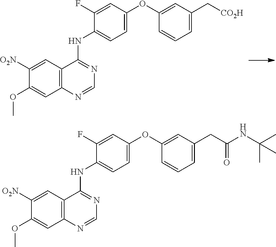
C1=C(OC2=CC(C[CO2H])=CC=C2)C=C(F)C(NC2=NC=NC3=C2C=C([O2N])C(OC)=C3)=C1.C1=C(OC2=CC(CC(NC(C)(C)C)=O)=CC=C2)C=C(F)C(NC2=NC=NC3=C2C=C([O2N])C(OC)=C3)=C1
